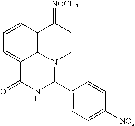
C1=CC2=C3C(=C1)C(=O)NC(C1=CC=C([NO2])C=C1)N3CCC2=[NOCH3]
